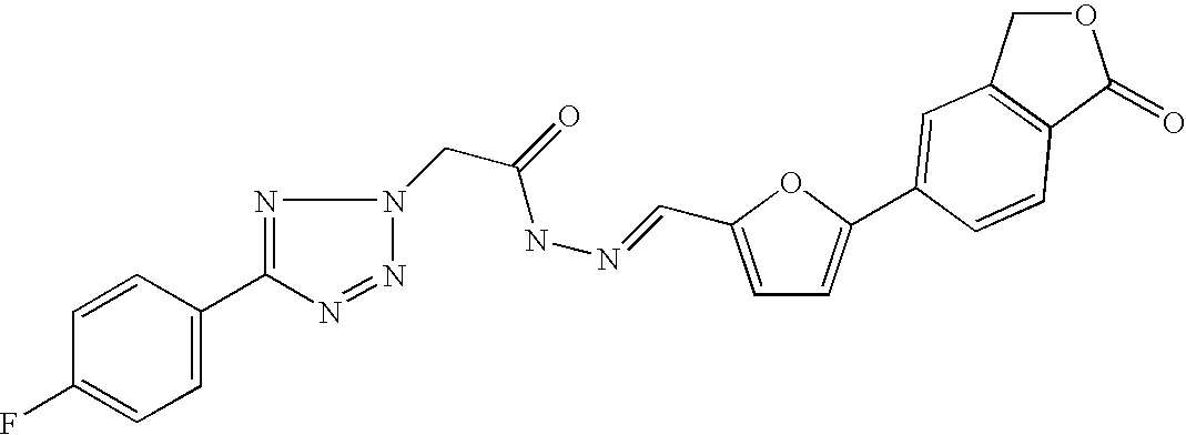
C1=CC(C2=NN(CC(NN=CC3=CC=C(C4=CC5=C(C(=O)OC5)C=C4)O3)=O)N=N2)=CC=C1F
